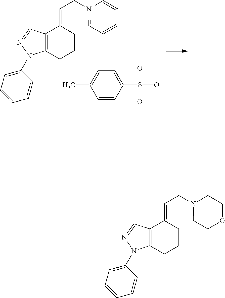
C12=C(C=NN1C1=CC=CC=C1)C(=CCN1CCOCC1)CCC2.C12=C(C=NN1C1=CC=CC=C1)C(=CC[N+]1=CC=CC=C1)CCC2.CC1=CC=C(S(O)(=O)=O)C=C1
